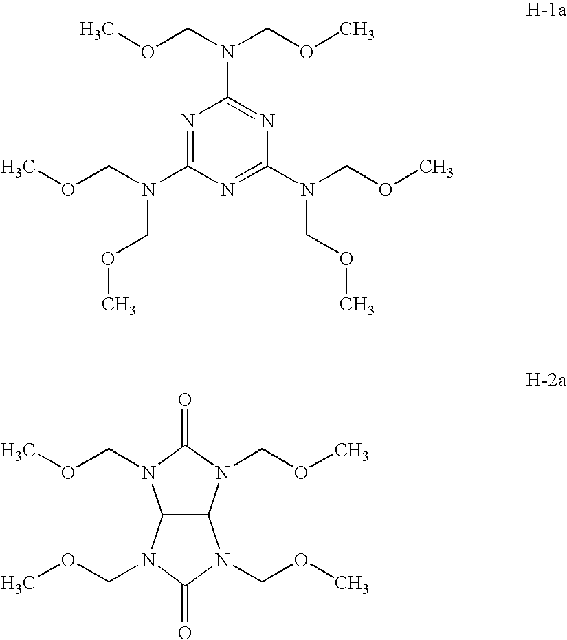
COCN(COC)C1=NC(N(COC)COC)=NC(N(COC)COC)=N1.C1(=O)N(COC)C2C(N1COC)N(COC)C(=O)N2COC
